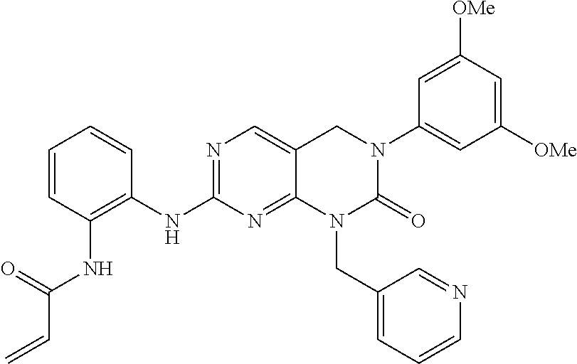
C1=CC(NC(C=C)=O)=C(NC2=NC=C3C(=N2)N(CC2=CC=CN=C2)C(=O)N(C2=CC([OMe])=CC([OMe])=C2)C3)C=C1
